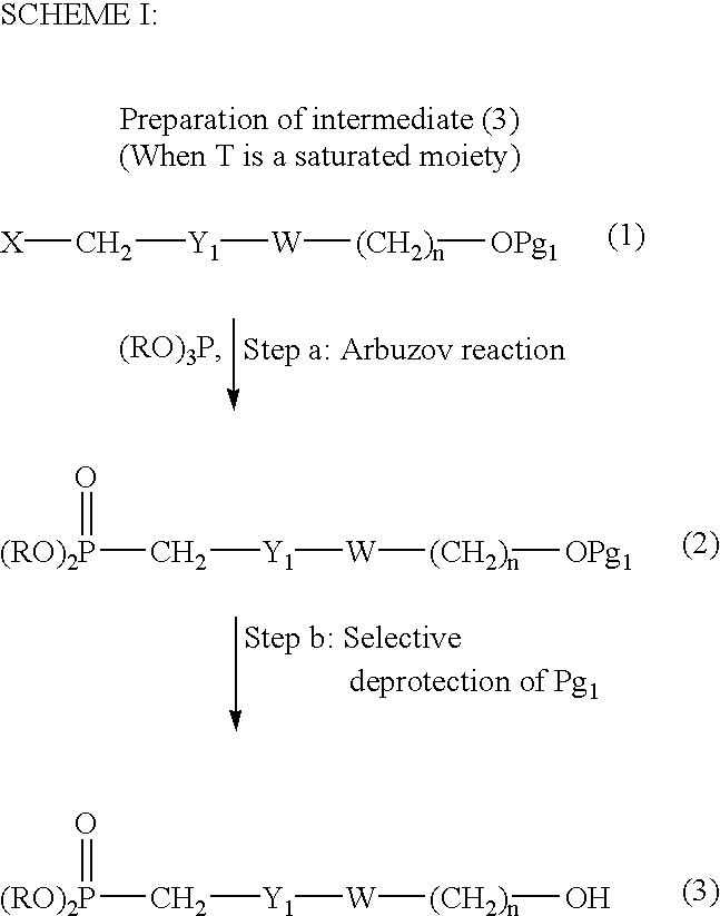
[Y1]([W][(CH2)n][OPg1])C[X].[Y1]([W][(CH2)n][OPg1])C[(RO)2P]=O.[Y1]([W][(CH2)n]O)C[(RO)2P]=O
